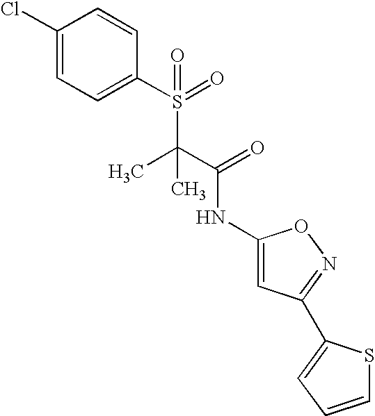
C1(Cl)=CC=C(S(C(C)(C(NC2=CC(C3=CC=CS3)=NO2)=O)C)(=O)=O)C=C1
